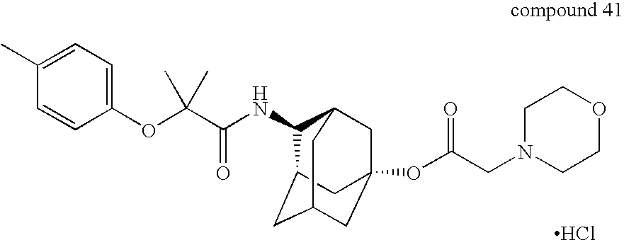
C1(NC(C(OC2=CC=C(C)C=C2)(C)C)=O)C2CC3CC(OC(CN4CCOCC4)=O)(CC1C3)C2.Cl
